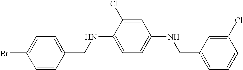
C1=C(Br)C=CC(CNC2=CC=C(NCC3=CC=CC(Cl)=C3)C=C2Cl)=C1
